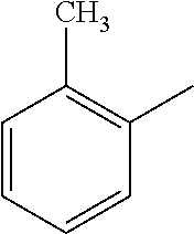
C1=CC=CC(C)=C1C
